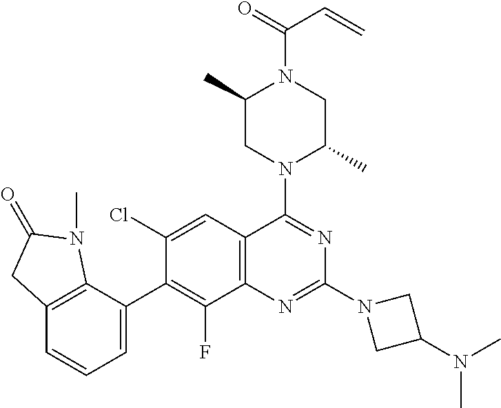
C12=C(C=C(Cl)C(C3=CC=CC4=C3N(C)C(=O)C4)=C1F)C(N1C(C)CN(C(=O)C=C)C(C)C1)=NC(N1CC(N(C)C)C1)=N2
